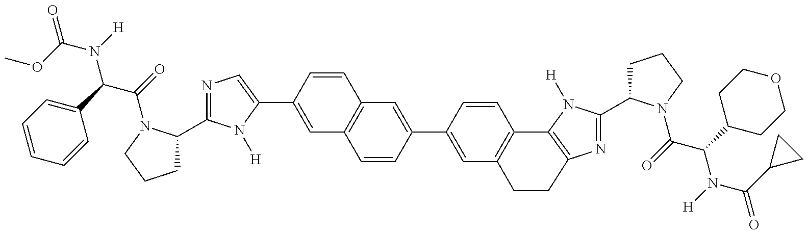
O=C(OC)N(C(C1=CC=CC=C1)C(=O)N1C(C2=NC=C(C3=CC4=C(C=C3)C=C(C3=CC5=C(C=C3)C3=C(N=C(C6CCCN6C(=O)C(C6CCOCC6)N([H])C(C6CC6)=O)N3[H])CC5)C=C4)N2[H])CCC1)[H]
